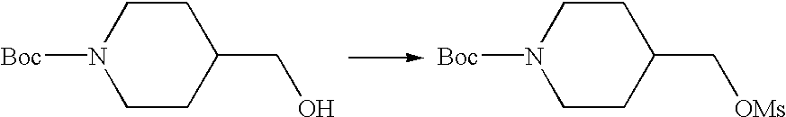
C1CC(C[OMs])CCN1[Boc].C1CC(CO)CCN1[Boc]
